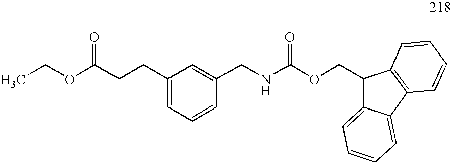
CCOC(CCC1=CC=CC(CNC(OCC2C3=CC=CC=C3C3=C2C=CC=C3)=O)=C1)=O
